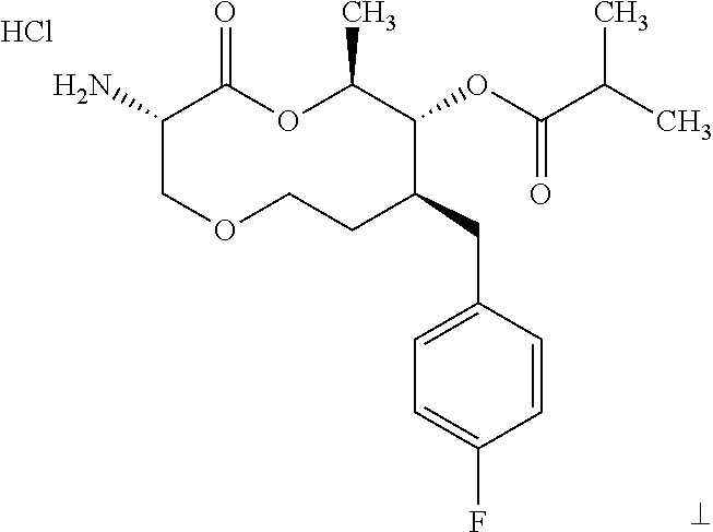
Cl.NC1COCCC(CC2=CC=C(F)C=C2)C(OC(=O)C(C)C)C(C)OC1=O
